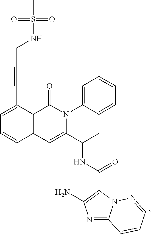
C1=C(C#CCNS(=O)(=O)C)C2=C(C=C1)C=C(C(C)NC(C1=C(N)N=C3N1N=CC=C3)=O)N(C1=CC=CC=C1)C2=O
